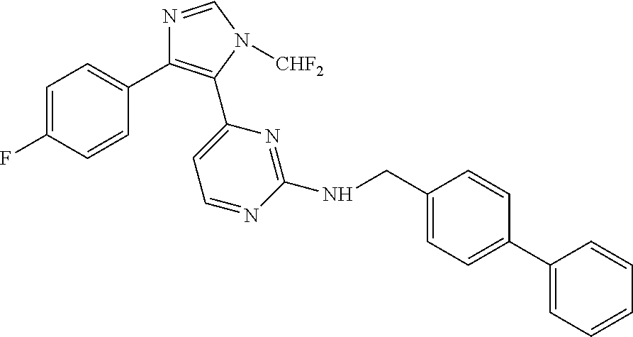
C1=C(F)C=CC(C2=C(C3=CC=NC(NCC4=CC=C(C5=CC=CC=C5)C=C4)=N3)N([CHF2])C=N2)=C1
